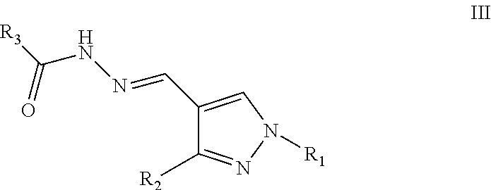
C1(C=NNC([R3])=O)=CN([R1])N=C1[R2]
